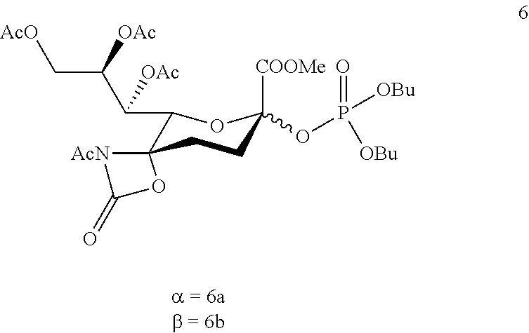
C1(C(C(C[AcO])[OAc])[OAc])C2(CCC([COOMe])(OP(=O)([OBu])[OBu])O1)[AcN]C(=O)O2
